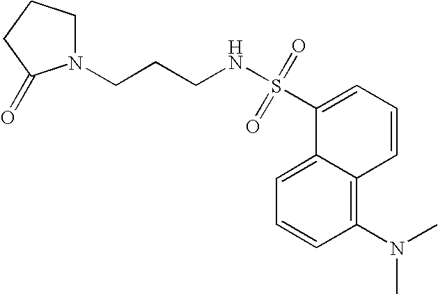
C1=C2C(=C(N(C)C)C=C1)C=CC=C2S(NCCCN1CCCC1=O)(=O)=O
